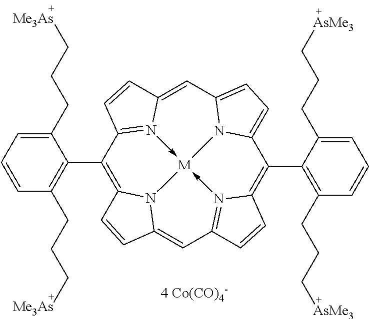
C1(C2=C(CCC[Me3As])C=CC=C2CCC[Me3As])=C2N3C(=CC4=N5->[M]36-N3=C1C=CC3=CC1=CC=C(N16)C(C1=C(CCC[AsMe3])C=CC=C1CCC[AsMe3])=C5C=C4)C=C2
